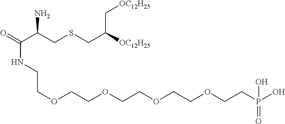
O=C(C(CSCC([OC12H25])C[OC12H25])N)NCCOCCOCCOCCOCCP(O)(=O)O
